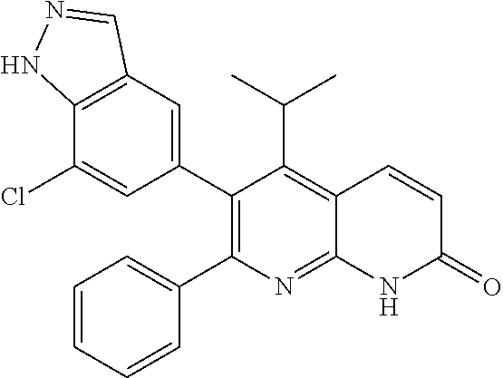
C12=C(C=C(C3=C(C4=CC=CC=C4)N=C4C(=C3C(C)C)C=CC(=O)N4)C=C1Cl)C=NN2
